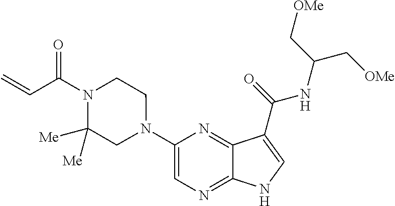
C1(N2CCN(C(C=C)=O)C([Me])([Me])C2)=CN=C2C(=N1)C(C(=O)NC(C[OMe])C[OMe])=CN2
